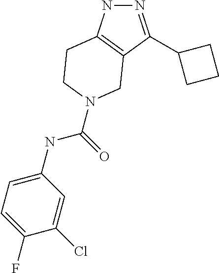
N1=C(C2CCC2)C2=C(N1)CCN(C(NC1=CC=C(F)C(Cl)=C1)=O)C2
